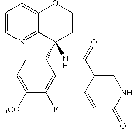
C1=CN=C2C(=C1)OCCC2(C1=CC=C([F3CO])C(F)=C1)NC(C1=CNC(=O)C=C1)=O
